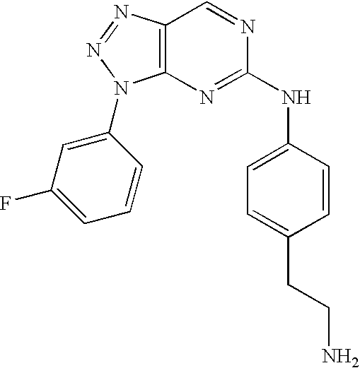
C12=C(N=NN1C1=CC(F)=CC=C1)C=NC(NC1=CC=C(CCN)C=C1)=N2
